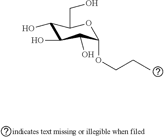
C1(O)C(O)C(O)C(OCCC)OC1CO
